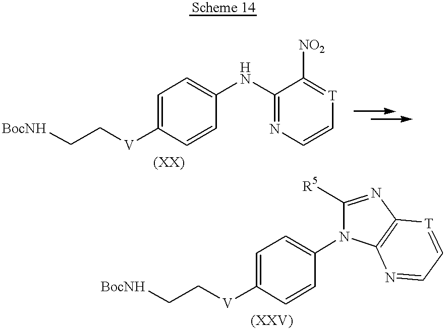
[BocNH]CC[V]C1=CC=C(NC2=NC=C[T]=C2[NO2])C=C1.[BocNH]CC[V]C1=CC=C(N2C([R5])=NC3=C2N=CC=[T]3)C=C1
